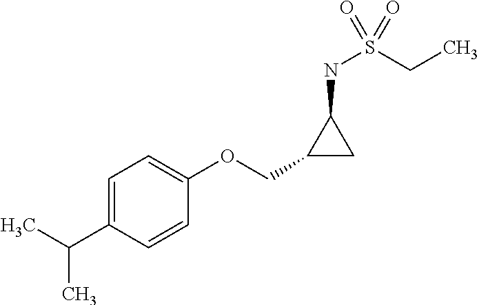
C1=C(C(C)C)C=CC(OCC2CC2NS(CC)(=O)=O)=C1
